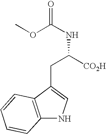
C(C([CO2H])NC(=O)OC)C1=CNC2=C1C=CC=C2
